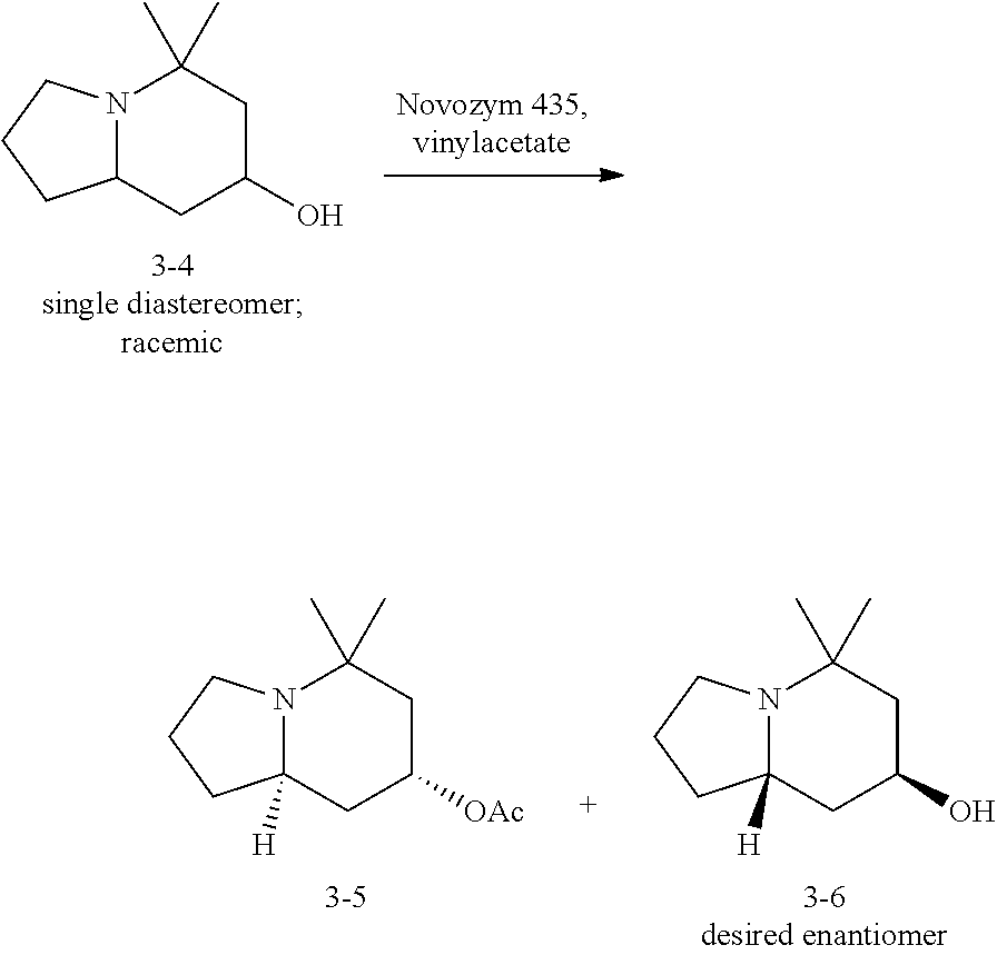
N12C(CC(O)CC1(C)C)CCC2.N12C([H])(CC(O)CC1(C)C)CCC2.N12C([H])(CC([OAc])CC1(C)C)CCC2
